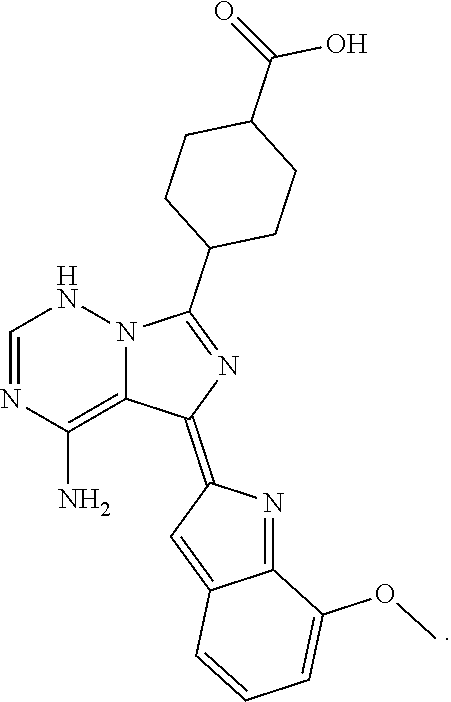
C1(C2=NC(=C3C=C4C=CC=C(OC)C4=N3)C3=C(N)N=CNN23)CCC(C(=O)O)CC1
